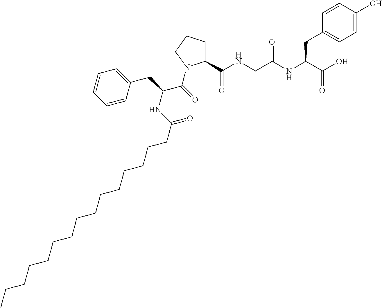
C1(C(NCC(NC(C(O)=O)CC2=CC=C(O)C=C2)=O)=O)CCCN1C(C(NC(=O)CCCCCCCCCCCCCCC)CC1=CC=CC=C1)=O
